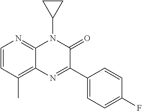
C12=C(C)C=CN=C1N(C1CC1)C(=O)C(C1=CC=C(F)C=C1)=N2
